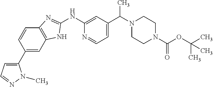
C1(C2=CC3=C(C=C2)N=C(NC2=CC(C(C)N4CCN(C(=O)OC(C)(C)C)CC4)=CC=N2)N3)=CC=NN1C
